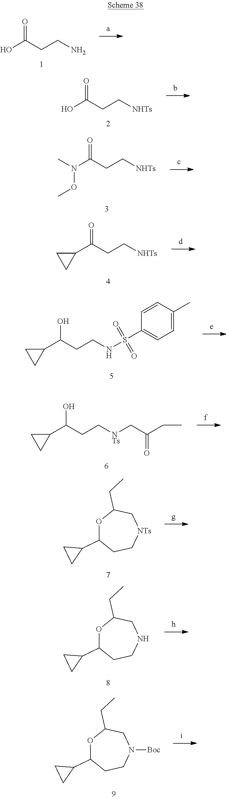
OC(CCN)=O.OC(CC[NHTs])=O.N(C(CC[NHTs])=O)(C)OC.C1(C(CC[NHTs])=O)CC1.C1(C(CCNS(C2=CC=C(C)C=C2)(=O)=O)O)CC1.C1(C(CC[NTs]CC(CC)=O)O)CC1.O1C(C2CC2)CC[NTs]CC1CC.O1C(C2CC2)CCNCC1CC.O1C(C2CC2)CCN([Boc])CC1CC
